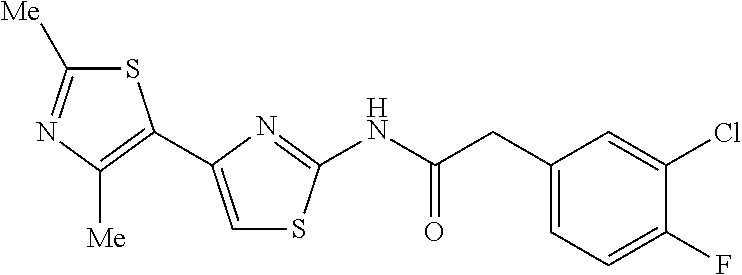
S1C([Me])=NC([Me])=C1C1=CSC(NC(CC2=CC=C(F)C(Cl)=C2)=O)=N1
